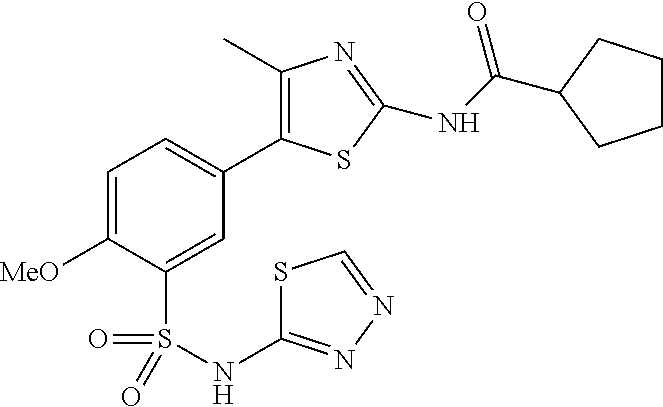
C1(C)=C(C2=CC=C([MeO])C(S(=O)(=O)NC3=NN=CS3)=C2)SC(NC(=O)C2CCCC2)=N1
